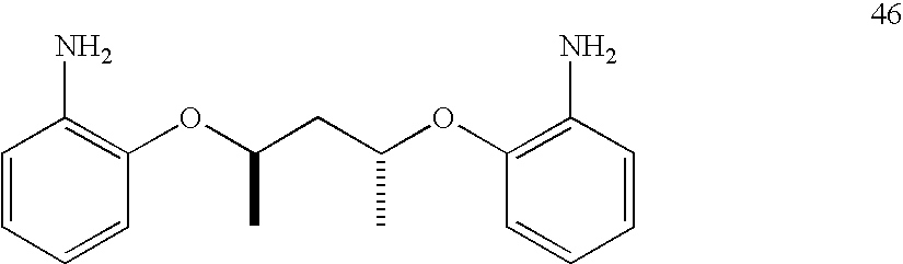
C1=CC=CC(OC(CC(OC2=C(N)C=CC=C2)C)C)=C1N
